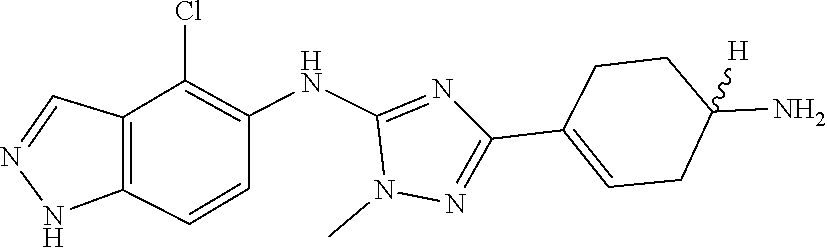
N1N=CC2=C1C=CC(NC1=NC(C3=CCC(N)([H])CC3)=NN1C)=C2Cl
